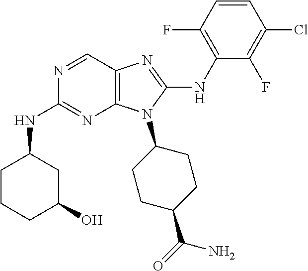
N1=CC2=C(N=C1NC1CCCC(O)C1)N(C1CCC(C(=O)N)CC1)C(NC1=C(F)C=CC(Cl)=C1F)=N2
